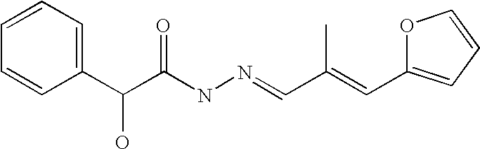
C1=CC=C(C(C(NN=CC(=CC2=CC=CO2)C)=O)O)C=C1
